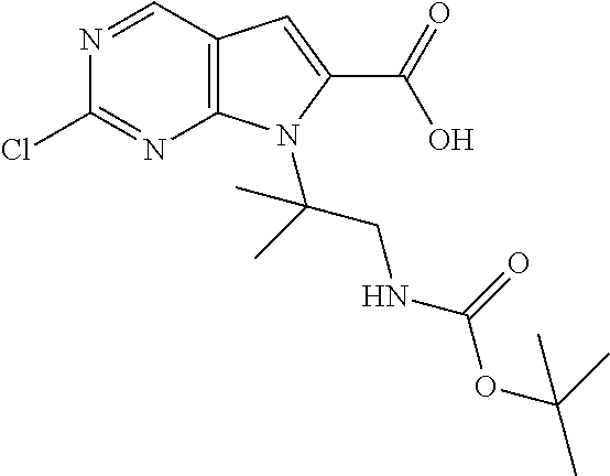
N1=CC2=C(N=C1Cl)N(C(CNC(OC(C)(C)C)=O)(C)C)C(C(=O)O)=C2
